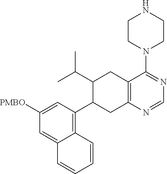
C12=C(CC(C3=C4C(=CC([PMBO])=C3)C=CC=C4)C(C(C)C)C1)N=CN=C2N1CCNCC1
